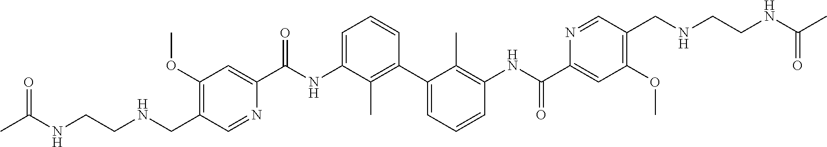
C1(OC)=C(CNCCNC(C)=O)C=NC(C(NC2=CC=CC(C3=CC=CC(NC(C4=CC(OC)=C(CNCCNC(C)=O)C=N4)=O)=C3C)=C2C)=O)=C1
